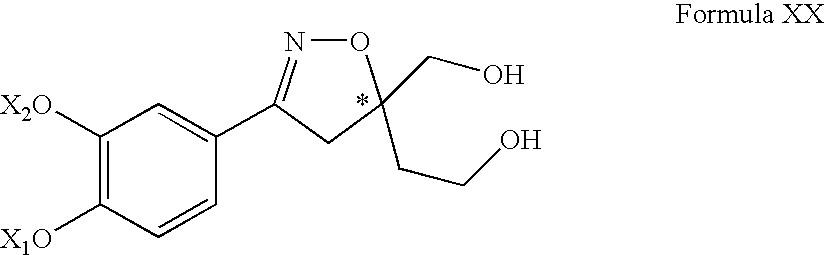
C1([X2O])=C([X1O])C=CC(C2=NOC(CCO)(CO)C2)=C1
